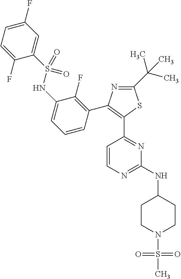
C1=C(F)C=C(S(NC2=CC=CC(C3=C(C4=NC(NC5CCN(S(=O)(=O)C)CC5)=NC=C4)SC(C(C)(C)C)=N3)=C2F)(=O)=O)C(F)=C1
